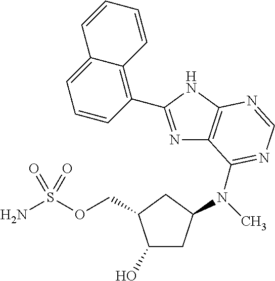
C1(O)CC(N(C2=NC=NC3=C2N=C(C2=C4C(=CC=C2)C=CC=C4)N3)C)CC1COS(N)(=O)=O
